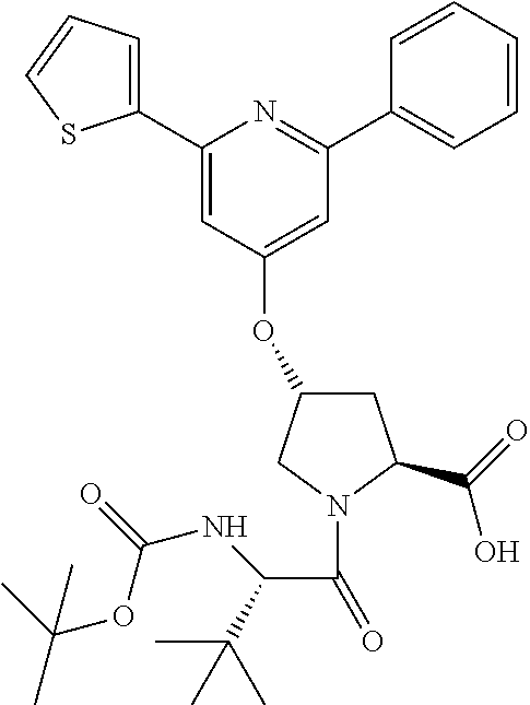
C1(OC2=CC(C3=CC=CC=C3)=NC(C3=CC=CS3)=C2)CC(C(=O)O)N(C(C(C(C)(C)C)NC(OC(C)(C)C)=O)=O)C1
